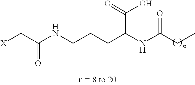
[X]CC(NCCCC(NC(CC)=O)C(O)=O)=O
